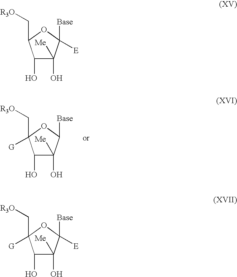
C1(O)C([Me])(O)C([Base])OC1(C[R3O])[G].C1(O)C([Me])(O)C([Base])([E])OC1C[R3O].C1(O)C([Me])(O)C([Base])([E])OC1(C[R3O])[G]
